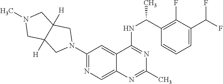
N1(C2=NC=C3C(=C2)C(NC(C2=C(F)C(C(F)F)=CC=C2)C)=NC(C)=N3)CC2([H])C([H])(C1)CN(C)C2
